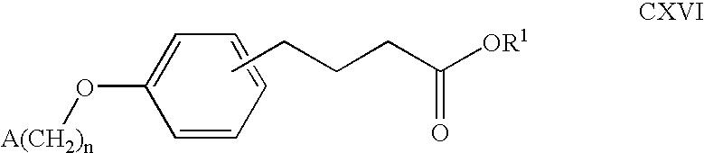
C1=C(O[A(CH2)n])C=CC=C1.CCCCC([OR1])=O
